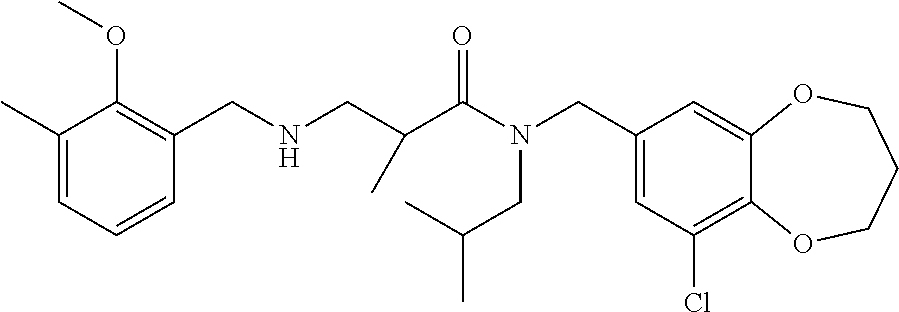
C1(CN(C(=O)C(CNCC2=C(OC)C(C)=CC=C2)C)CC(C)C)=CC(Cl)=C2C(=C1)OCCCO2
